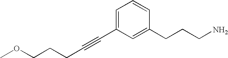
C(COC)CC#CC1=CC=CC(CCCN)=C1
